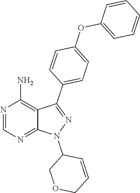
N1(C2C=CCOC2)N=C(C2=CC=C(OC3=CC=CC=C3)C=C2)C2=C(N)N=CN=C12
